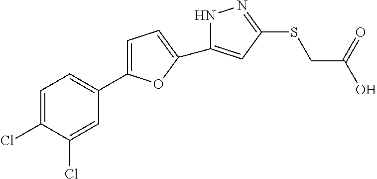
C1=C(C2=CC=C(Cl)C(Cl)=C2)OC(C2=CC(SCC(O)=O)=NN2)=C1
